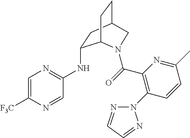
N(C1=NC=C([F3C])N=C1)C1CC2CCC1N(C(=O)C1=C(N3N=CC=N3)C=CC(C)=N1)C2
